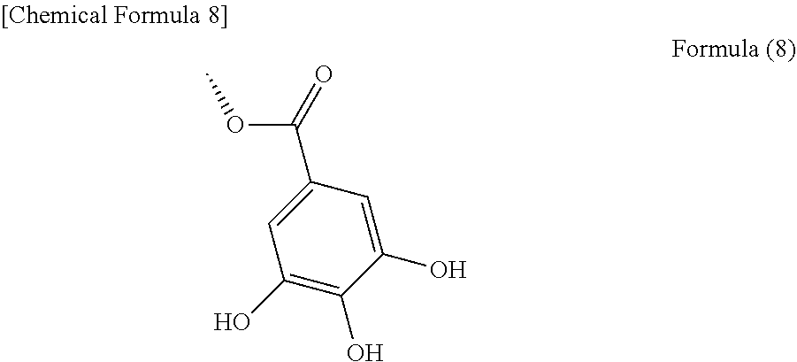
C1(C(OC)=O)=CC(O)=C(O)C(O)=C1
